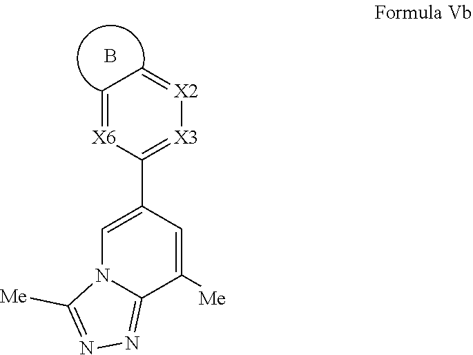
C1=[X6]C(C2=CN3C(=NN=C3[Me])C([Me])=C2)=[X3][X2]=C1.B
